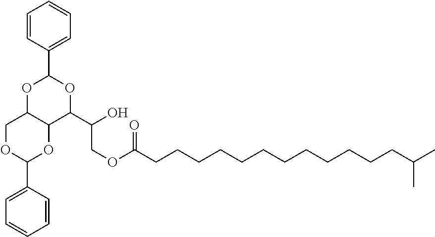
C1=CC(C2OC3C(C(C(COC(=O)CCCCCCCCCCCCC(C)C)O)O2)OC(C2=CC=CC=C2)OC3)=CC=C1
